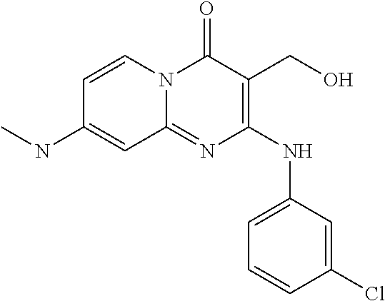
C1=CN2C(=NC(NC3=CC=CC(Cl)=C3)=C(CO)C2=O)C=C1NC
